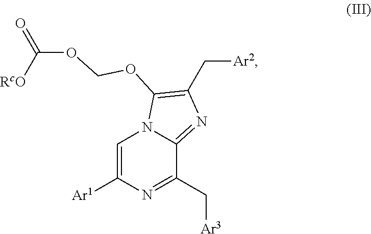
C1=C([Ar1])N=C(C[Ar3])C2=NC(C[Ar2])=C(OCOC(=O)[RcO])N12
